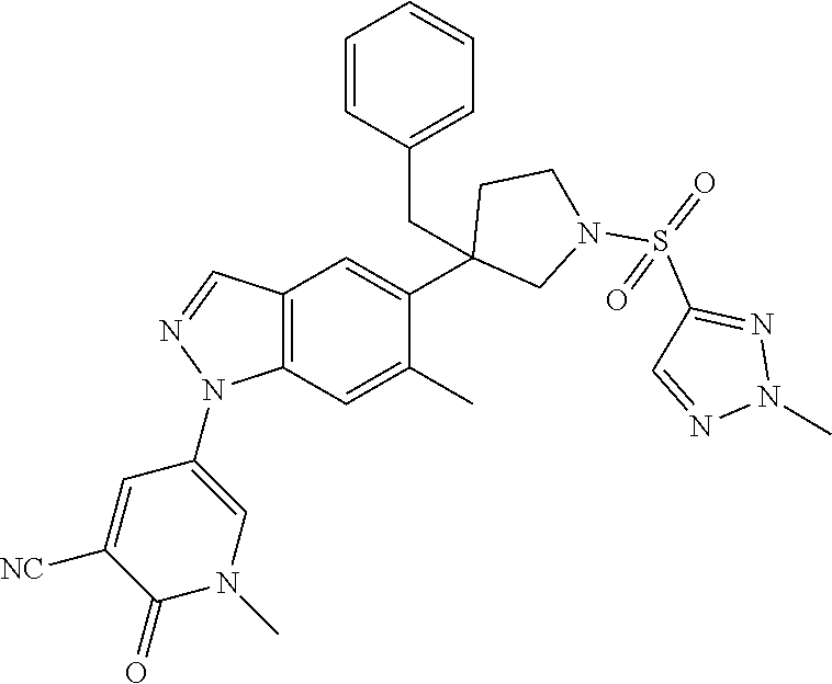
C12=C(C=C(C)C(C3(CC4=CC=CC=C4)CN(S(=O)(C4=NN(C)N=C4)=O)CC3)=C1)N(C1=CN(C)C(=O)C([NC])=C1)N=C2
